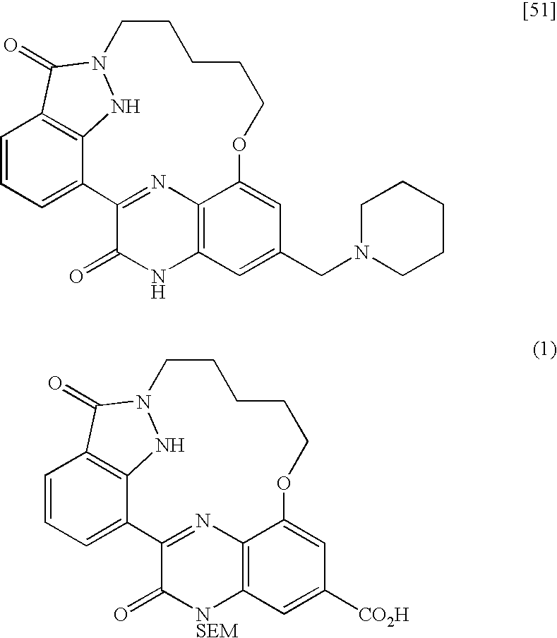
C1=CC=C2C3=C1C(=O)N(N3)CCCCCOC1=CC(CN3CCCCC3)=CC3=C1N=C2C(=O)N3.C1=CC=C2C3=C1C(=O)N(N3)CCCCCOC1=CC([CO2H])=CC3=C1N=C2C(=O)[NSEM]3
